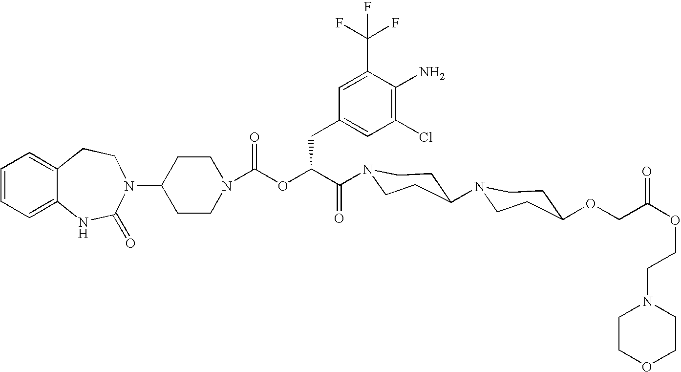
C12=CC=CC=C1NC(=O)N(C1CCN(C(OC(C(=O)N3CCC(N4CCC(OCC(OCCN5CCOCC5)=O)CC4)CC3)CC3=CC(Cl)=C(N)C(C(F)(F)F)=C3)=O)CC1)CC2
